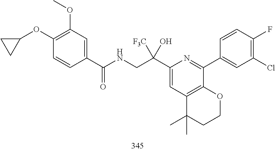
C1(Cl)=C(F)C=CC(C2=NC(C(CNC(C3=CC(OC)=C(OC4CC4)C=C3)=O)([F3C])O)=CC3=C2OCCC3(C)C)=C1
